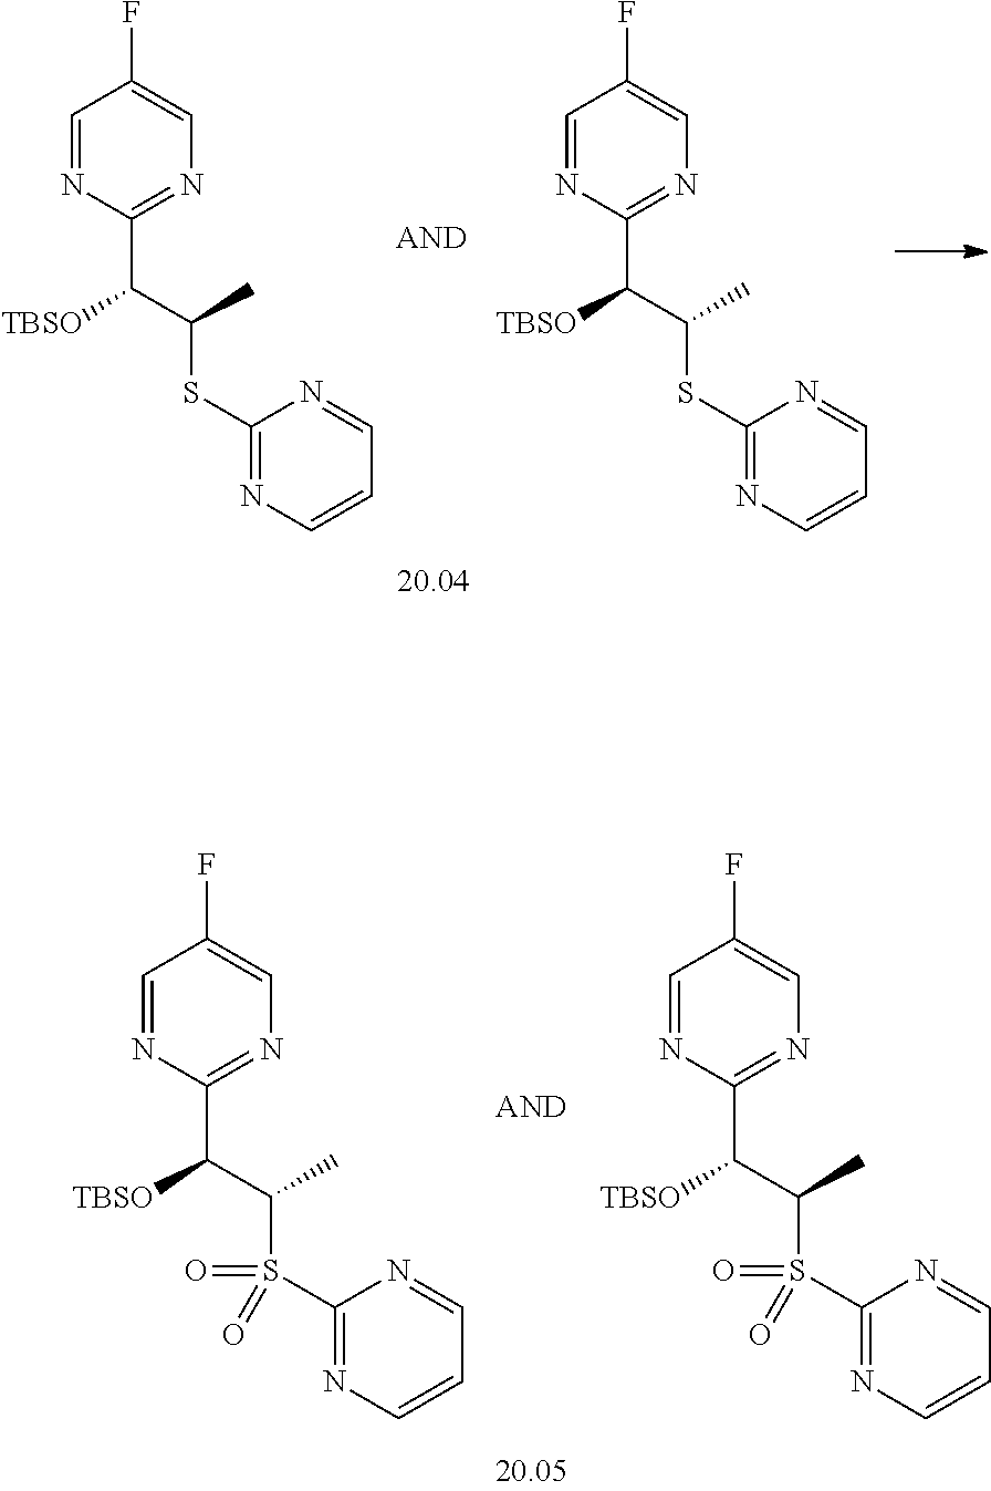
C1=NC(C(C(C)SC2=NC=CC=N2)[TBSO])=NC=C1F.C1=NC(C(C(C)SC2=NC=CC=N2)[TBSO])=NC=C1F.C1=NC(C(C(C)S(C2=NC=CC=N2)(=O)=O)[TBSO])=NC=C1F.C1=NC(C(C(C)S(C2=NC=CC=N2)(=O)=O)[TBSO])=NC=C1F
